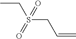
CCS(CC=C)(=O)=O
